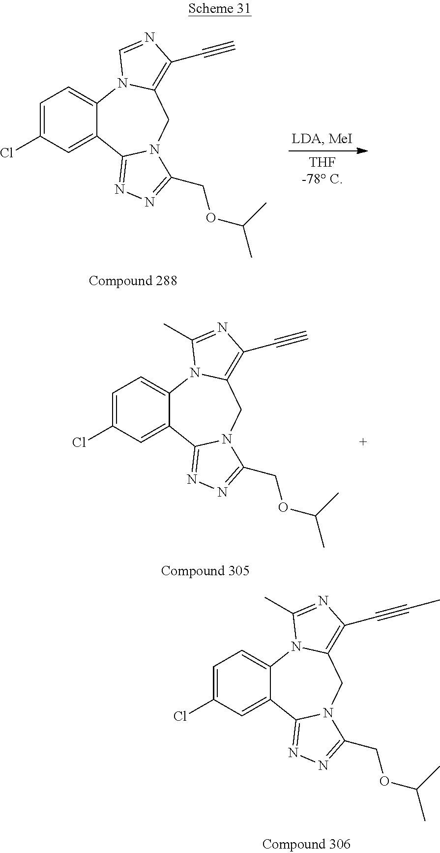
C1=C(Cl)C=C2C(=C1)N1C(=C(C#CC)N=C1C)CN1C2=NN=C1COC(C)C.C1=C(Cl)C=C2C(=C1)N1C(=C(C#C)N=C1)CN1C2=NN=C1COC(C)C.C1=C(Cl)C=C2C(=C1)N1C(=C(C#C)N=C1C)CN1C2=NN=C1COC(C)C
